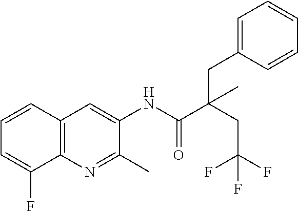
C12=C(N=C(C)C(NC(=O)C(CC(F)(F)F)(CC3=CC=CC=C3)C)=C1)C(F)=CC=C2
